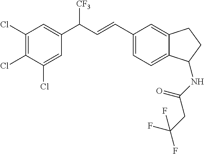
C1(Cl)=C(Cl)C(Cl)=CC(C(C=CC2=CC=C3C(=C2)CCC3NC(=O)CC(F)(F)F)[CF3])=C1
